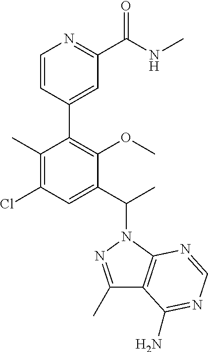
C1(C)=C(Cl)C=C(C(C)N2C3=C(C(C)=N2)C(N)=NC=N3)C(OC)=C1C1=CC(C([NH]C)=O)=NC=C1
